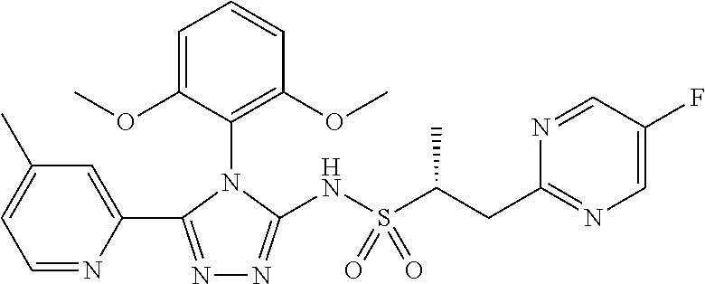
C1=NC(C2=NN=C(NS(=O)(C(CC3=NC=C(F)C=N3)C)=O)N2C2=C(OC)C=CC=C2OC)=CC(C)=C1
